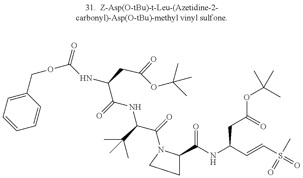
C1=CC=C(COC(NC(C(=O)NC(C(=O)N2C(C(NC(C=CS(=O)(C)=O)CC(OC(C)(C)C)=O)=O)CC2)C(C)(C)C)CC(=O)OC(C)(C)C)=O)C=C1
